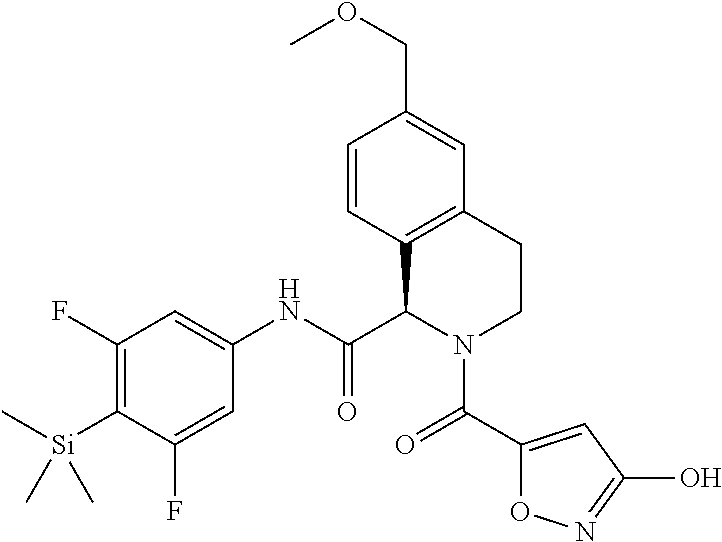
C1(F)=C([Si](C)(C)C)C(F)=CC(NC(C2C3=C(CCN2C(=O)C2=CC(O)=NO2)C=C(COC)C=C3)=O)=C1
